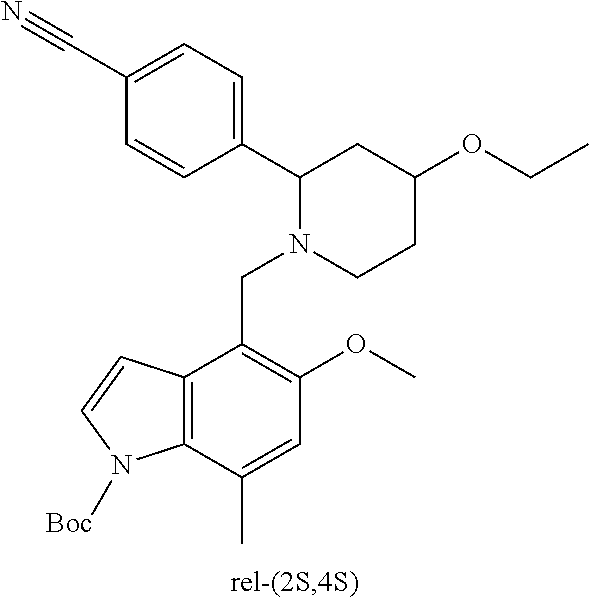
C1=CC(C2N(CC3=C(OC)C=C(C)C4=C3C=CN4[Boc])CCC(OCC)C2)=CC=C1C#N
